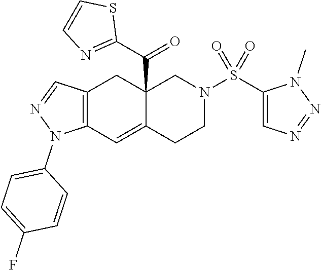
C12=C(C=C3C(C(C4=NC=CS4)=O)(C1)CN(S(C1=CN=NN1C)(=O)=O)CC3)N(C1=CC=C(F)C=C1)N=C2
